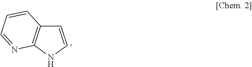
C1=CNC2=C1C=CC=N2
